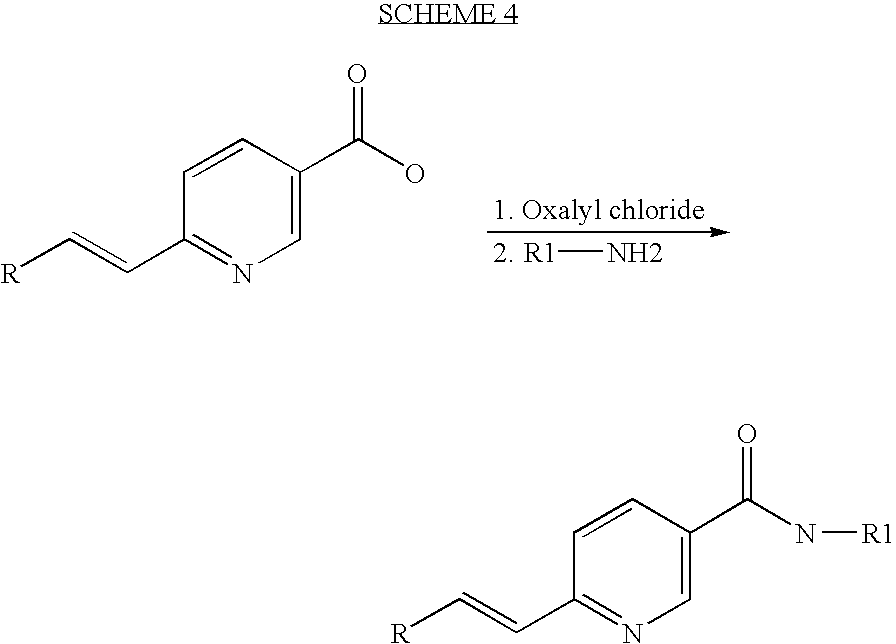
[R]C=CC1=NC=C(C(O)=O)C=C1.[R1]N.[R]C=CC1=NC=C(C(N[R1])=O)C=C1
